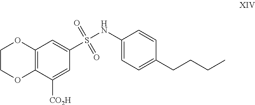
N(S(C1=CC2=C(C([CO2H])=C1)OCCO2)(=O)=O)C1=CC=C(CCCC)C=C1
